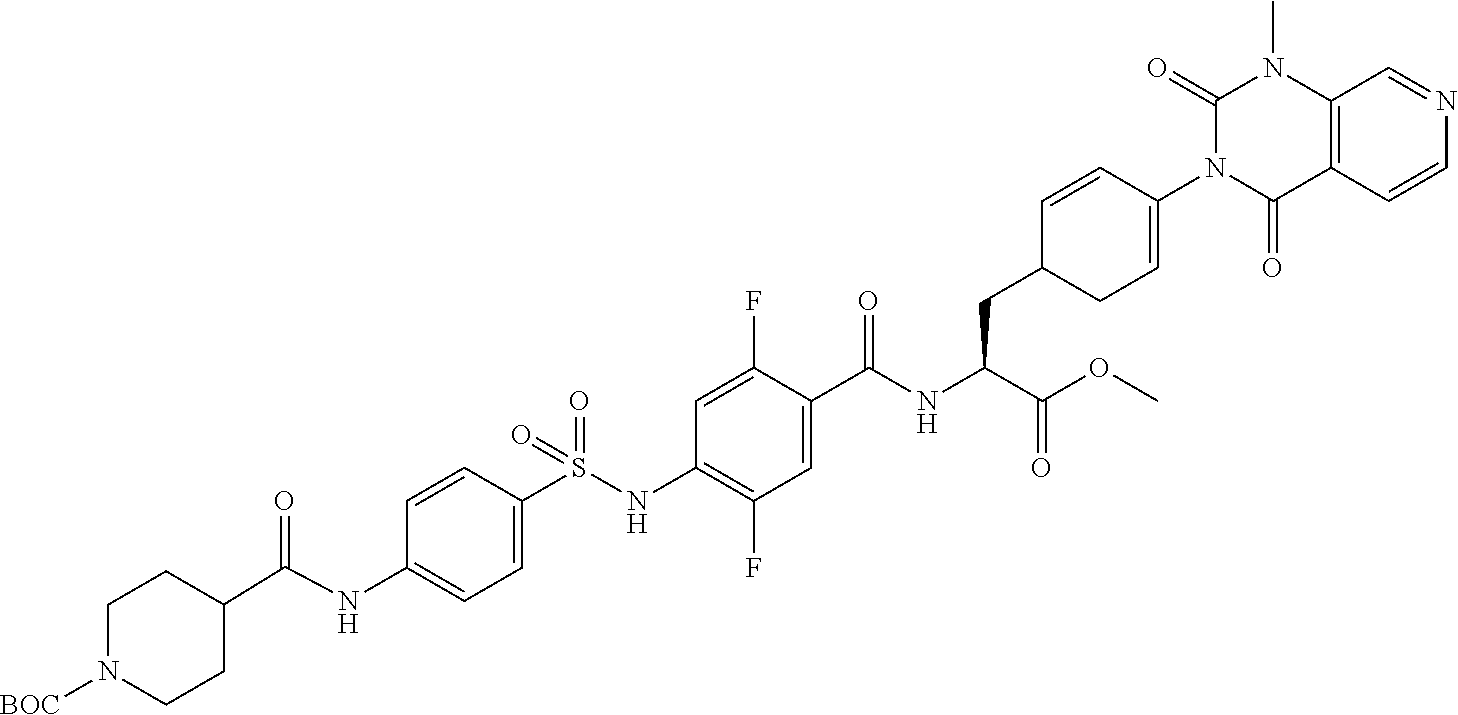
C1=C(S(NC2=C(F)C=C(C(NC(C(OC)=O)CC3CC=C(N4C(=O)C5=C(N(C)C4=O)C=NC=C5)C=C3)=O)C(F)=C2)(=O)=O)C=CC(NC(=O)C2CCN([BOC])CC2)=C1
